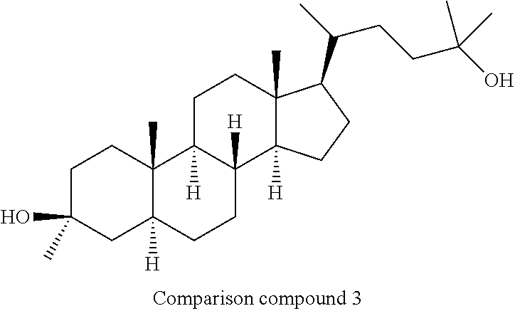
C1C(O)(C)CC2([H])C(C)(C1)C1([H])C([H])(CC2)C2([H])C(C)(CC1)C(C(C)CCC(O)(C)C)CC2
